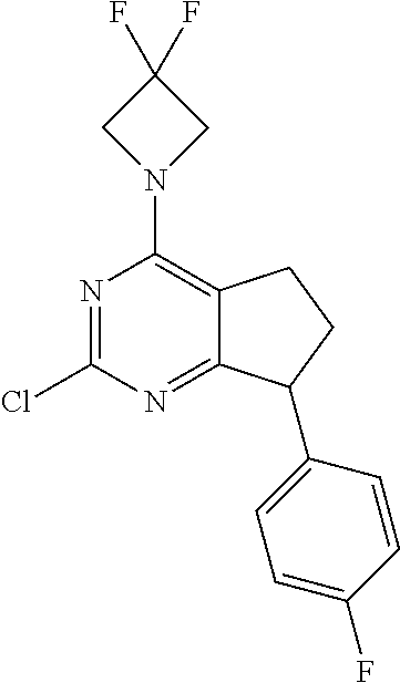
N1=C(Cl)N=C2C(=C1N1CC(F)(F)C1)CCC2C1=CC=C(F)C=C1
